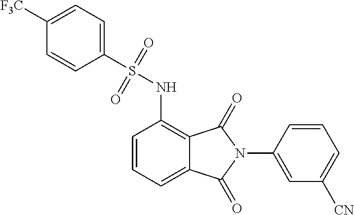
C1=CC=C2C(=C1NS(=O)(=O)C1=CC=C([F3C])C=C1)C(=O)N(C1=CC([CN])=CC=C1)C2=O
